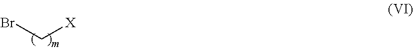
BrC[X]
